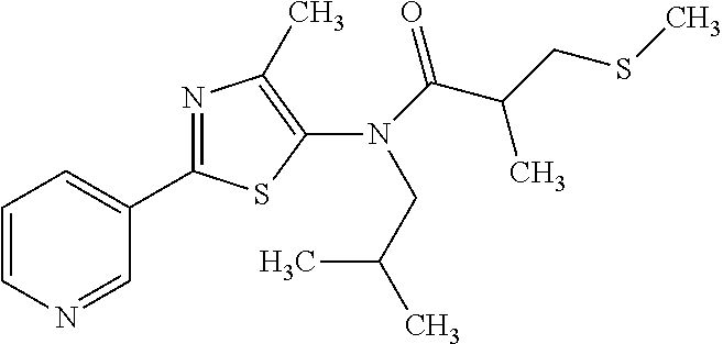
C1=CN=CC(C2=NC(C)=C(N(C(=O)C(C)CSC)CC(C)C)S2)=C1
